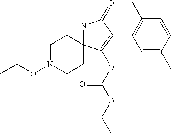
N1C2(C(OC(=O)OCC)=C(C3=C(C)C=CC(C)=C3)C1=O)CCN(OCC)CC2
